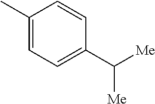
C1(C)=CC=C(C([Me])[Me])C=C1
